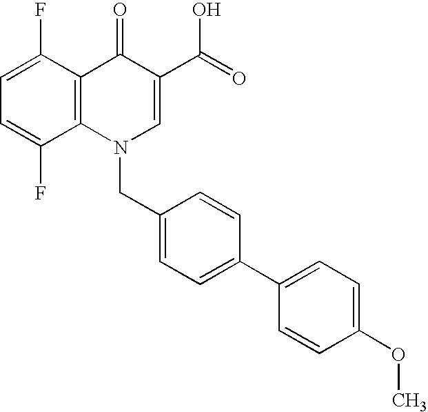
C12=C(C(F)=CC=C1F)C(=O)C(C(=O)O)=CN2CC1=CC=C(C2=CC=C(OC)C=C2)C=C1
